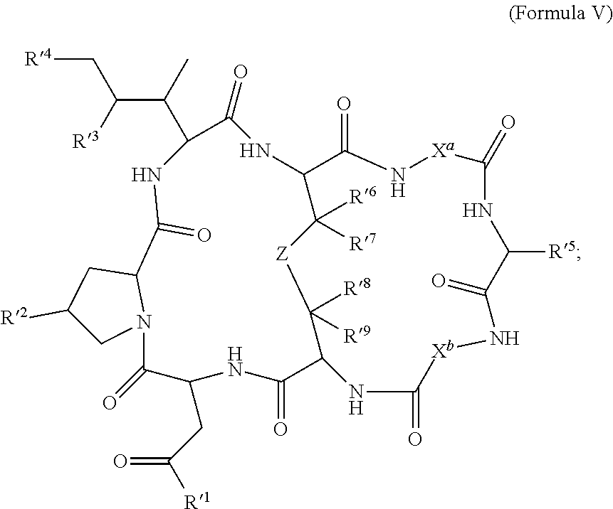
C1([R2])CN2C(C1)C(=O)NC(C(C(C[R4])[R3])C)C(=O)NC1C(=O)N[Xa]C(=O)NC([R5])C(=O)N[Xb]C(=O)NC(C(=O)NC(CC([R1])=O)C2=O)C([R8])([R9])[Z]C1([R7])[R6]
